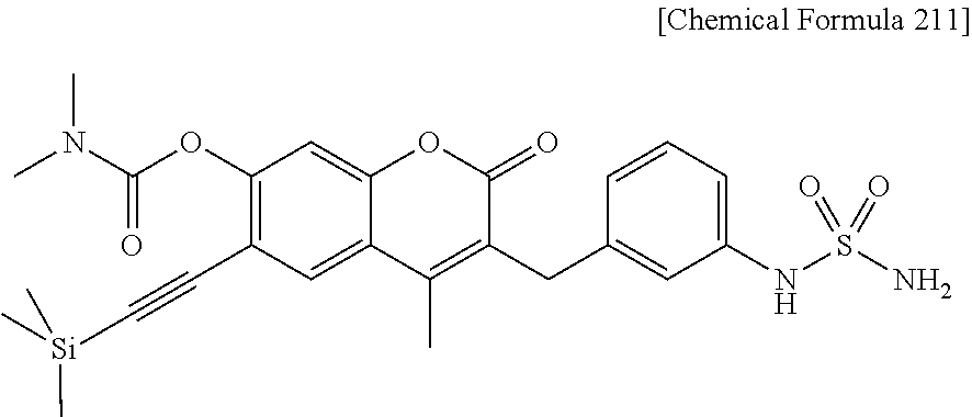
CN(C(OC1=C(C#C[Si](C)(C)C)C=C2C(=C1)OC(=O)C(CC1=CC(NS(N)(=O)=O)=CC=C1)=C2C)=O)C
